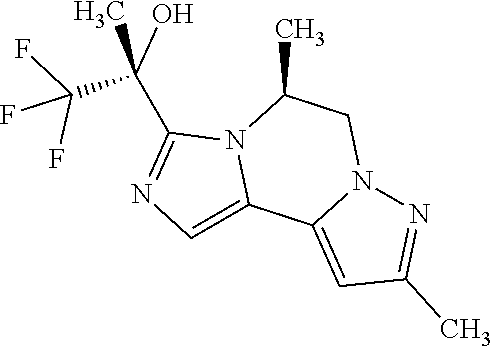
C1(C(C)(O)C(F)(F)F)=NC=C2N1C(C)CN1C2=CC(C)=N1
